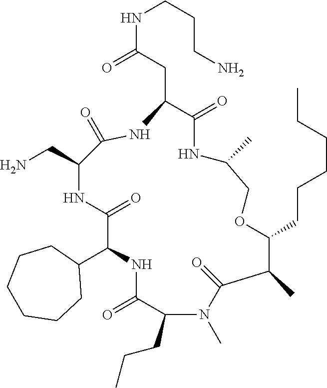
C1(C2NC(=O)C(CCC)N(C)C(=O)C(C)C(CCCCCC)OCC(C)NC(=O)C(CC(=O)NCCCN)NC(=O)C(CN)NC2=O)CCCCCC1
